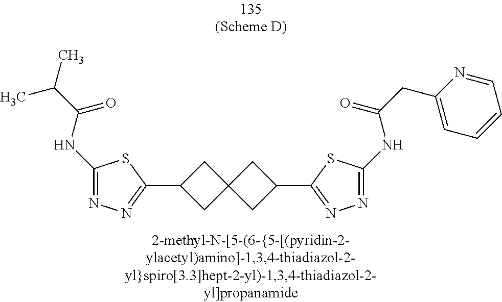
C1C(C2=NN=C(NC(C(C)C)=O)S2)CC12CC(C1=NN=C(NC(CC3=CC=CC=N3)=O)S1)C2
